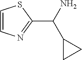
C1=CN=C(C(N)C2CC2)S1
